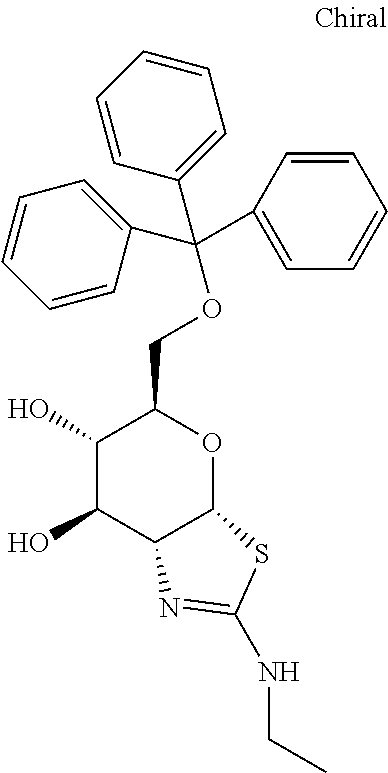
C1(O)C(O)C2C(OC1COC(C1=CC=CC=C1)(C1=CC=CC=C1)C1=CC=CC=C1)SC(NCC)=N2
